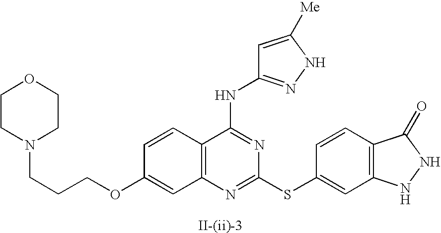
C12=C(N=C(SC3=CC4=C(C=C3)C(=O)NN4)N=C1NC1=NNC([Me])=C1)C=C(OCCCN1CCOCC1)C=C2
